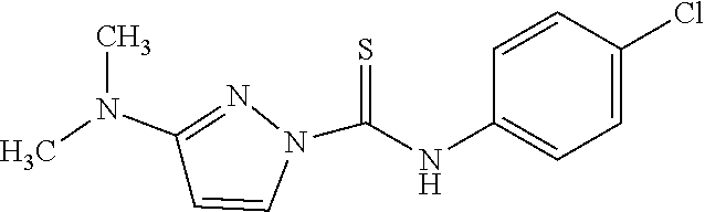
C1(NC(N2N=C(N(C)C)C=C2)=S)=CC=C(Cl)C=C1
